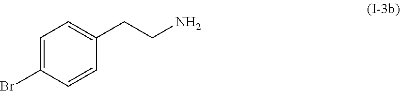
C1=C(Br)C=CC(CCN)=C1
